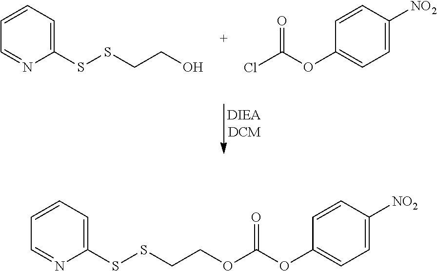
C1(SSCCO)=CC=CC=N1.ClC(OC1=CC=C([NO2])C=C1)=O.C1(SSCCOC(OC2=CC=C([NO2])C=C2)=O)=CC=CC=N1
